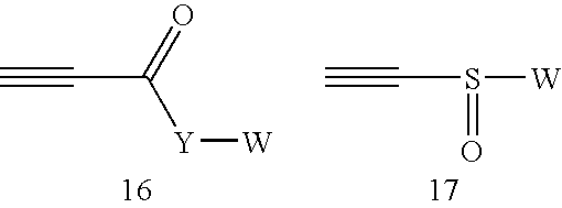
C#CC([Y][W])=O.C#CS([W])=O
